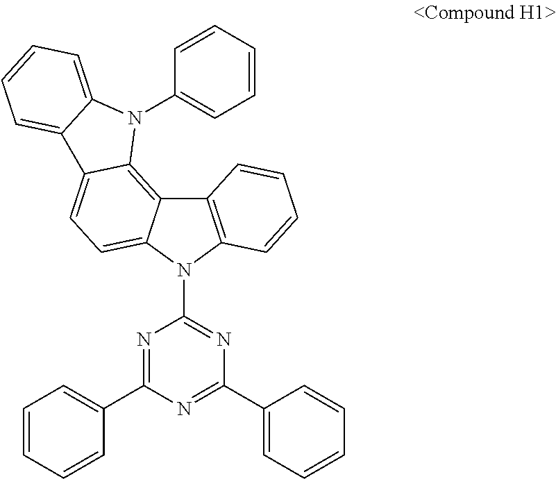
N1=C(C2=CC=CC=C2)N=C(C2=CC=CC=C2)N=C1N1C2=C(C3=C4C(=CC=C13)C1=CC=CC=C1N4C1=CC=CC=C1)C=CC=C2
